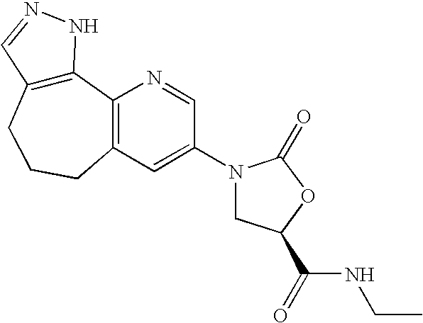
C12=C(CCCC3=C1N=CC(N1CC(C(NCC)=O)OC1=O)=C3)C=NN2
